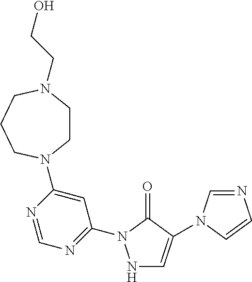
N1C=C(N2C=NC=C2)C(=O)N1C1=NC=NC(N2CCN(CCO)CCC2)=C1
